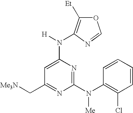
C1(C[Me3N])=NC(N(C2=C(Cl)C=CC=C2)[Me])=NC(N([H])C2=C([Et])OC=N2)=C1
